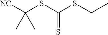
[NC]C(SC(SCC)=S)(C)C
